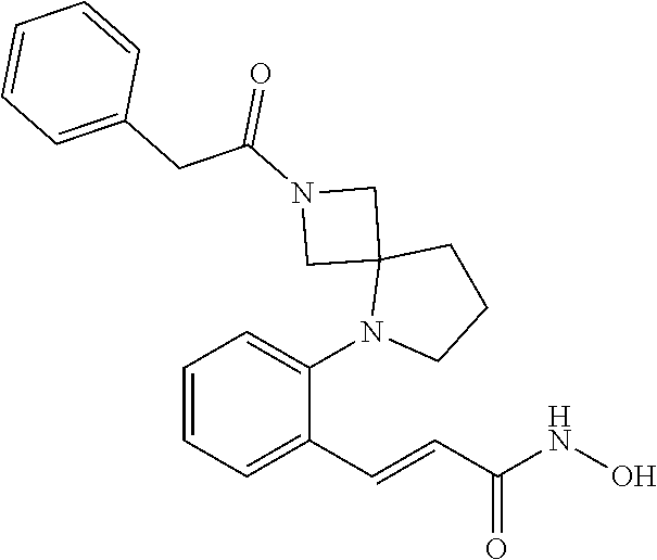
C(C(=O)NO)=CC1=CC=CC=C1N1CCCC12CN(C(CC1=CC=CC=C1)=O)C2
